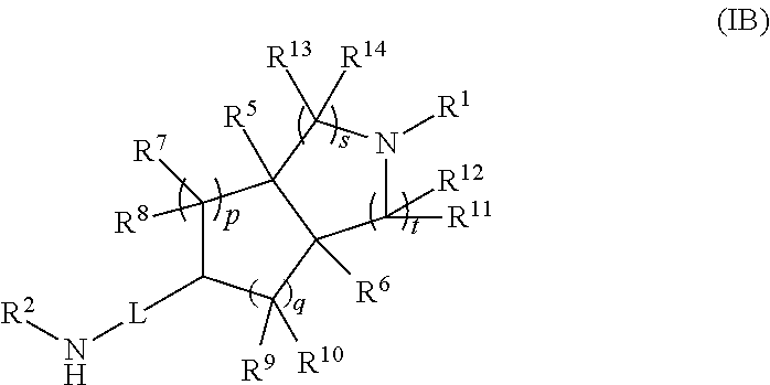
C1([R8])([R7])C([L]N[R2])C([R10])([R9])C2([R6])C1([R5])C([R14])([R13])N([R1])C2([R12])[R11]
